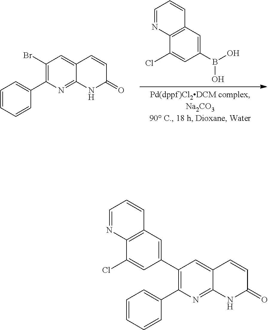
C1(Br)=C(C2=CC=CC=C2)N=C2C(=C1)C=CC(=O)N2.C1=CC2=C(N=C1)C(Cl)=CC(B(O)O)=C2.C1(C2=CC3=C(C(Cl)=C2)N=CC=C3)=C(C2=CC=CC=C2)N=C2C(=C1)C=CC(=O)N2
